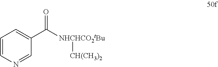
C1=CN=CC(C([NHCHCO2tBu][CH(CH3)2])=O)=C1
